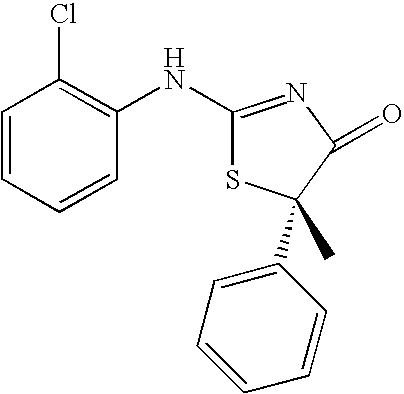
C1=CC=CC(NC2=NC(=O)C(C3=CC=CC=C3)(C)S2)=C1Cl
